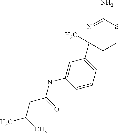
N1=C(N)SCCC1(C)C1=CC=CC(NC(CC(C)C)=O)=C1
